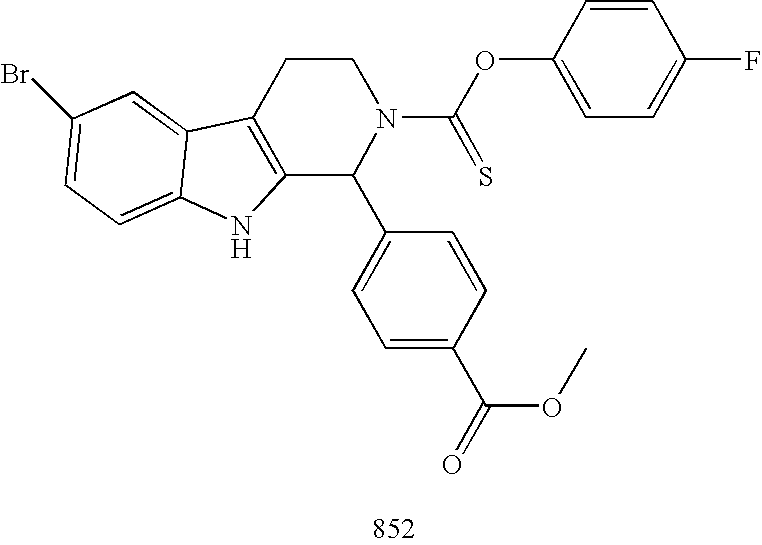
C12=C(CCN(C(OC3=CC=C(F)C=C3)=S)C1C1=CC=C(C(=O)OC)C=C1)C1=CC(Br)=CC=C1N2
